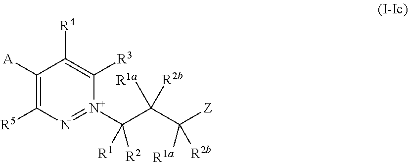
[A]C1=C([R5])N=[N+](C(C(C([Z])([R1a])[R2b])([R2b])[R1a])([R2])[R1])C([R3])=C1[R4]
